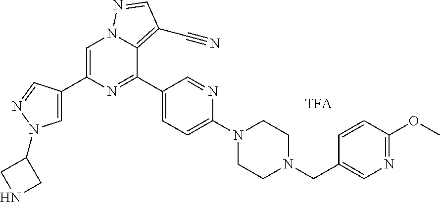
C1=C(C2=CN(C3CNC3)N=C2)N=C(C2=CC=C(N3CCN(CC4=CN=C(OC)C=C4)CC3)N=C2)C2=C(C#N)C=NN12
